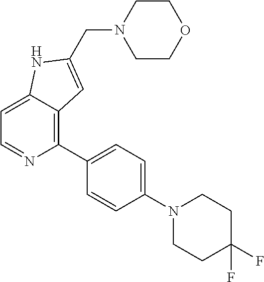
C1=C2C(=C(C3=CC=C(N4CCC(F)(F)CC4)C=C3)N=C1)C=C(CN1CCOCC1)N2
